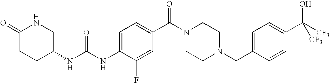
C1=C(NC(NC2CNC(=O)CC2)=O)C(F)=CC(C(N2CCN(CC3=CC=C(C([CF3])(O)[CF3])C=C3)CC2)=O)=C1
